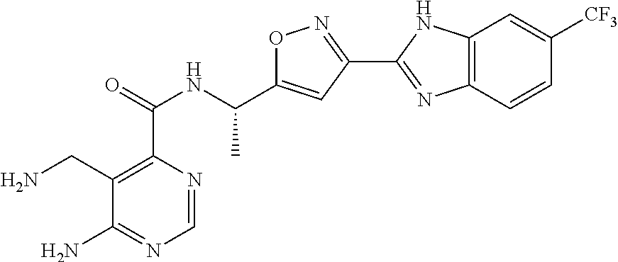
C1=NC(C(=O)NC(C2=CC(C3=NC4=C(N3)C=C([CF3])C=C4)=NO2)C)=C(CN)C(N)=N1
